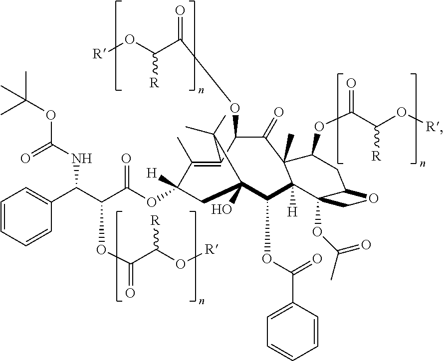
C1=CC=CC(C(C(C(OC2([H])C(C)=C3C(OC(C(O[R])[R])=O)C(=O)C4(C)C([H])(C(OC(C5=CC=CC=C5)=O)C(O)(C2)C3(C)C)C2(OC(C)=O)C(CC4OC(=O)C(O[R])[R])OC2)=O)OC(=O)C(O[R])[R])NC(OC(C)(C)C)=O)=C1
